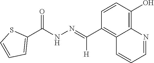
C12=C(O)C=CC(C(=NNC(C3=CC=CS3)=O)[H])=C1C=CC=N2
